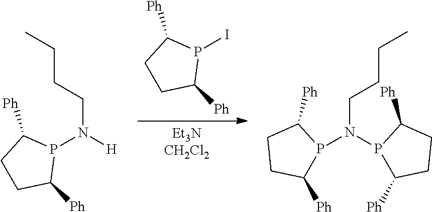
[Et3NCH2Cl2].IP1C([Ph])CCC1[Ph].C(N(P1C([Ph])CCC1[Ph])[H])CCC.C1C([Ph])P(N(CCCC)P2C([Ph])CCC2[Ph])C([Ph])C1
